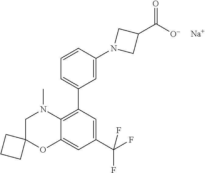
C1=CC(N2CC(C([O-])=O)C2)=CC(C2=C3C(=CC(C(F)(F)F)=C2)OC2(CN3C)CCC2)=C1.[Na]
